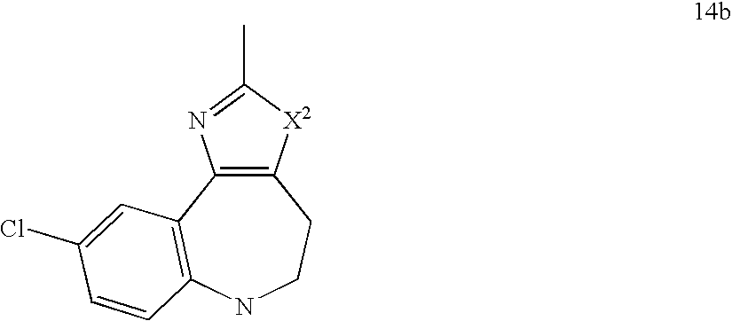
C12=C(C3=C(NCC1)C=CC(Cl)=C3)N=C(C)[X2]2
